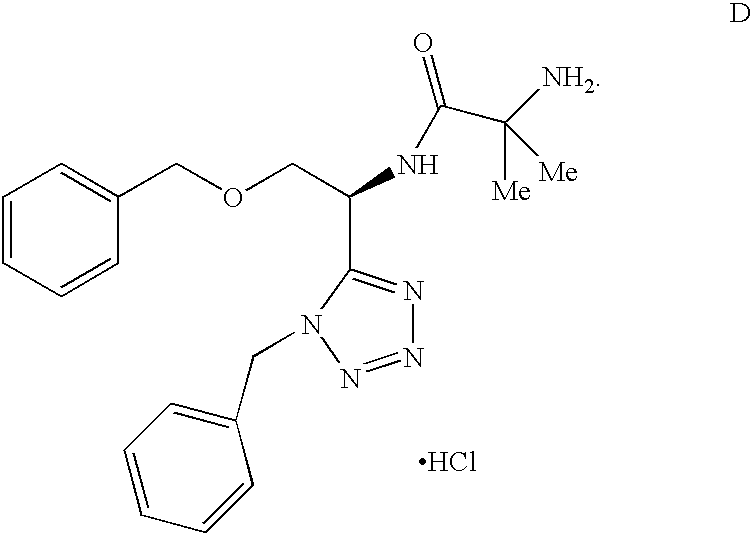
C1=CC=CC(COCC(NC(=O)C([NH2])([Me])[Me])C2=NN=NN2CC2=CC=CC=C2)=C1.Cl
